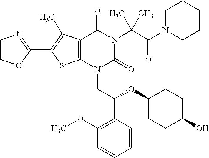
C12=C(C(C)=C(C3=NC=CO3)S1)C(=O)N(C(C(=O)N1CCCCC1)(C)C)C(=O)N2CC(C1=C(OC)C=CC=C1)OC1CCC(O)CC1
